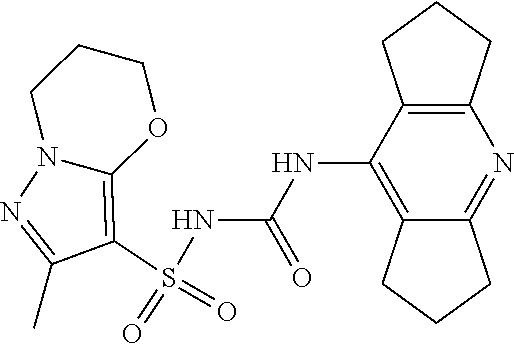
S(NC(NC1=C2C(=NC3=C1CCC3)CCC2)=O)(C1=C2N(N=C1C)CCCO2)(=O)=O
